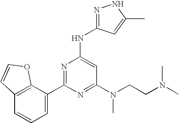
N1=C(C2=CC=CC3=C2OC=C3)N=C(N(CCN(C)C)C)C=C1NC1=NNC(C)=C1
